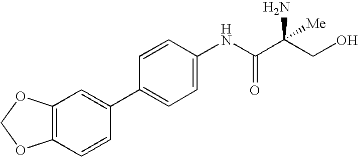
C12=C(C=CC(C3=CC=C(NC(C(CO)(N)[Me])=O)C=C3)=C1)OCO2
